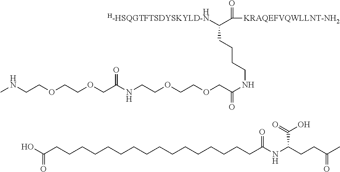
O(CC(NCCOCCOCC(NCCCCC(C(=O)[KRAQEFVQWLLNT-NH2])[H-HSQGTFTSDYSKYLD-N])=O)=O)CCOCCNC.[H].OC(CCCCCCCCCCCCCCCCC(NC(CCC(C)=O)C(O)=O)=O)=O
